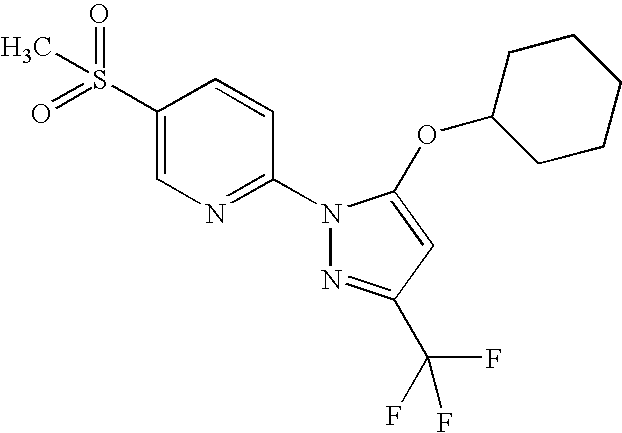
C1(S(=O)(=O)C)=CN=C(N2N=C(C(F)(F)F)C=C2OC2CCCCC2)C=C1
